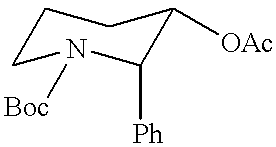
C1CN([Boc])C([Ph])C([OAc])C1
